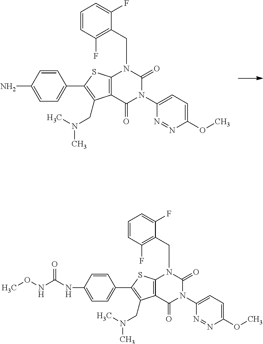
C12=C(SC(C3=CC=C(N)C=C3)=C1CN(C)C)N(CC1=C(F)C=CC=C1F)C(=O)N(C1=CC=C(OC)N=N1)C2=O.C12=C(SC(C3=CC=C(NC(NOC)=O)C=C3)=C1CN(C)C)N(CC1=C(F)C=CC=C1F)C(=O)N(C1=CC=C(OC)N=N1)C2=O
